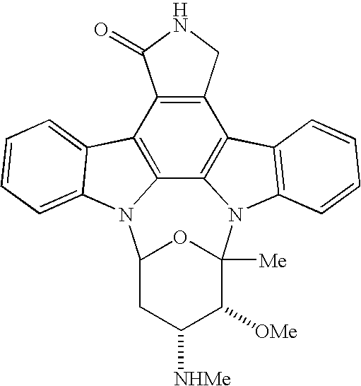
C12=C(C3=C4C5=C1C1=C(N5C5([Me])C([OMe])C([NHMe])CC(N4C4=CC=CC=C34)O5)C=CC=C1)C(=O)NC2
